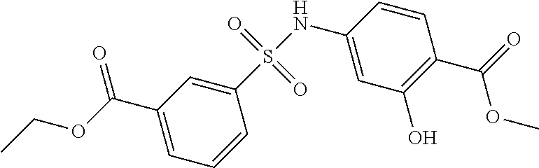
C1(C(OCC)=O)=CC=CC(S(NC2=CC(O)=C(C(=O)OC)C=C2)(=O)=O)=C1
